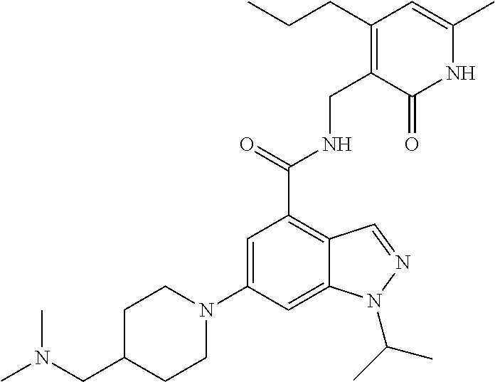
C1=C(N2CCC(CN(C)C)CC2)C=C2C(=C1C(=O)NCC1=C(CCC)C=C(C)NC1=O)C=NN2C(C)C
